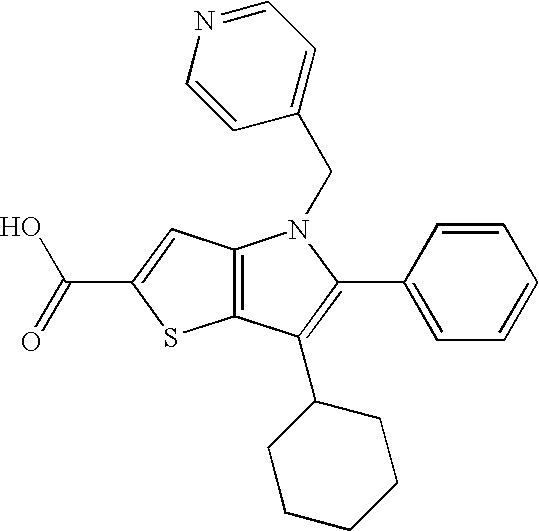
C12=C(C(C3CCCCC3)=C(C3=CC=CC=C3)N1CC1=CC=NC=C1)SC(C(=O)O)=C2
